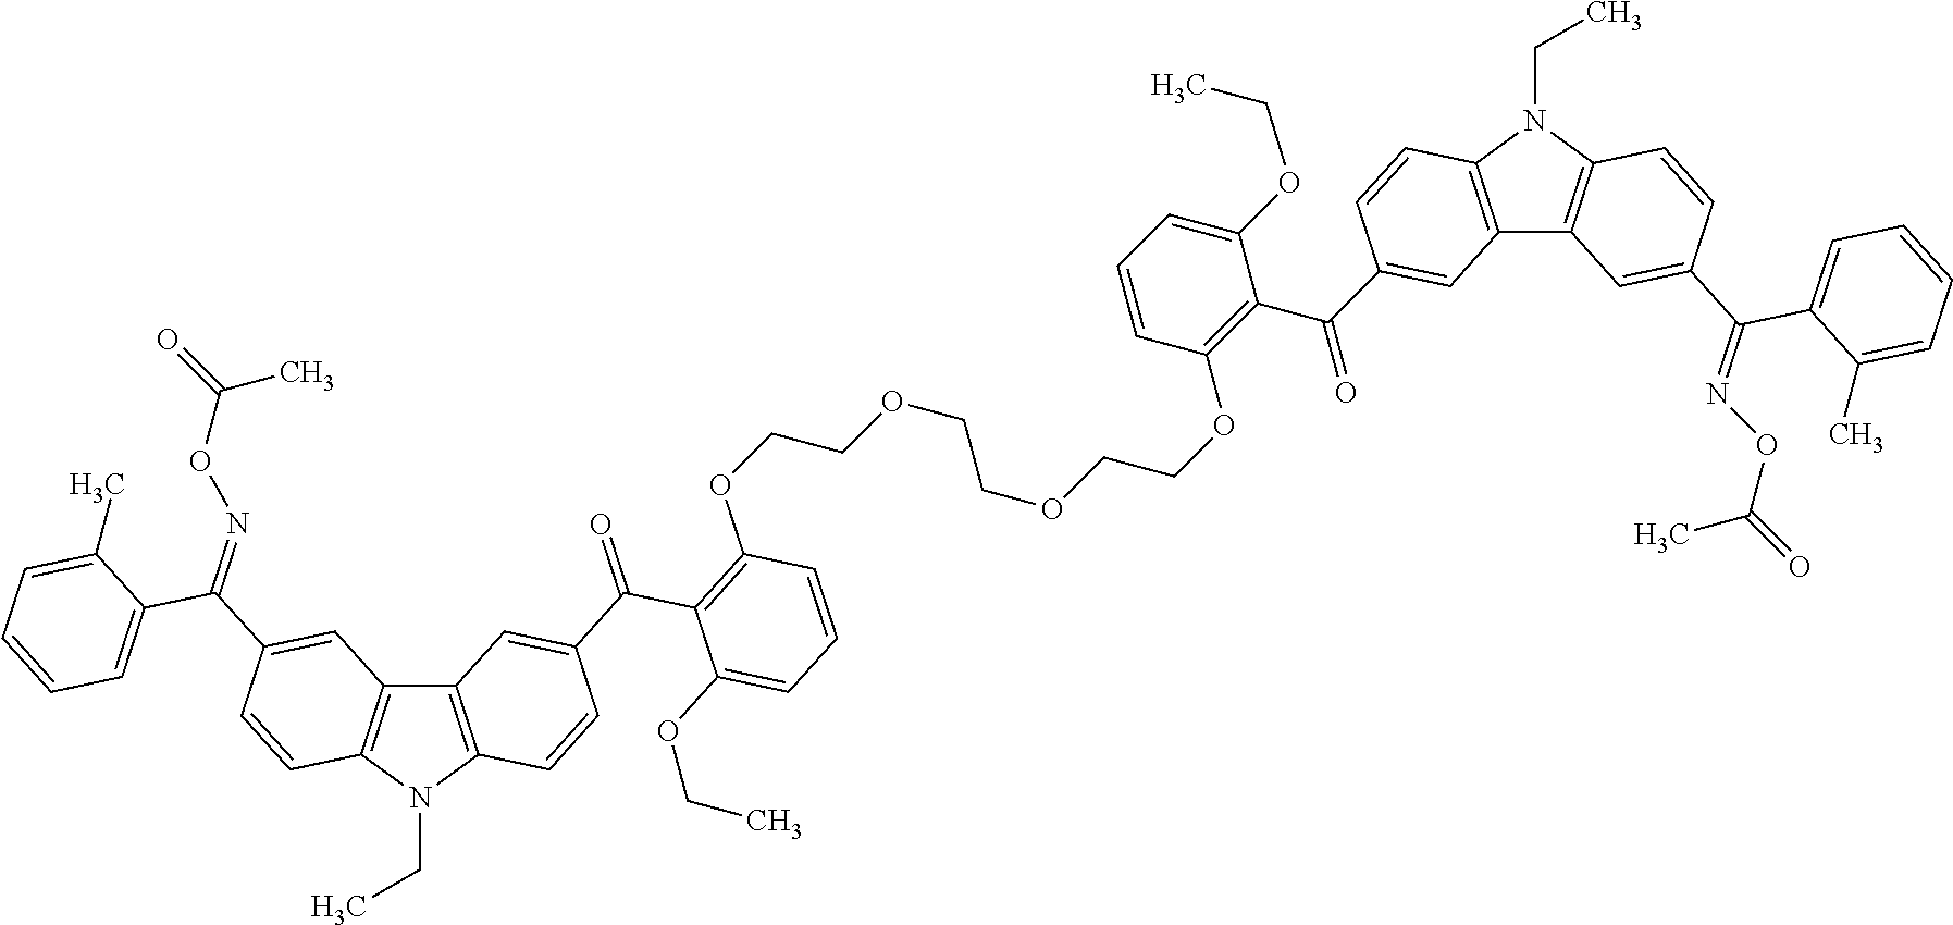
C12=C(N(CC)C3=C1C=C(C(=NOC(C)=O)C1=CC=CC=C1C)C=C3)C=CC(C(=O)C1=C(OCCOCCOCCOC3=C(C(=O)C4=CC5=C(N(CC)C6=C5C=C(C(=NOC(C)=O)C5=CC=CC=C5C)C=C6)C=C4)C(OCC)=CC=C3)C=CC=C1OCC)=C2
